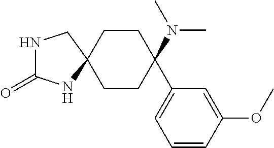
C1CC(N(C)C)(C2=CC=CC(OC)=C2)CCC12CNC(=O)N2
